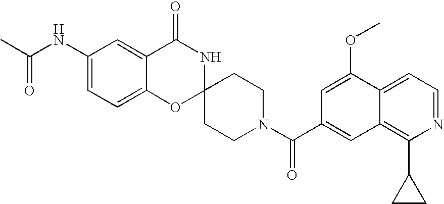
C1(NC(C)=O)=CC=C2C(=C1)C(=O)NC1(O2)CCN(C(=O)C2=CC3=C(C4CC4)N=CC=C3C(OC)=C2)CC1
